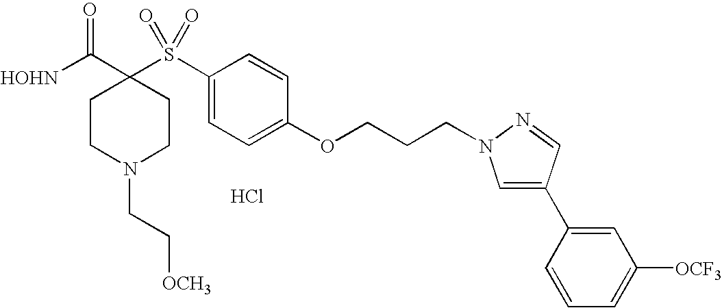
[HOHN]C(C1(S(C2=CC=C(OCCCN3C=C(C4=CC([OCF3])=CC=C4)C=N3)C=C2)(=O)=O)CCN(CC[OCH3])CC1)=O.Cl
